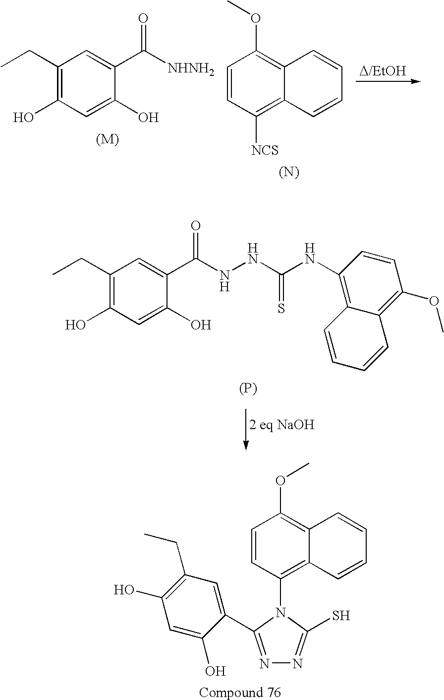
C1(CC)=C(O)C=C(O)C(C(NNC(NC2=C3C(=C(OC)C=C2)C=CC=C3)=S)=O)=C1.[(P)].C1(CC)=C(O)C=C(O)C(C([NHNH2])=O)=C1.C12=C(OC)C=CC([NCS])=C1C=CC=C2.[(N)].C1=CC(N2C(C3=CC(CC)=C(O)C=C3O)=NN=C2S)=C2C(=C1OC)C=CC=C2
